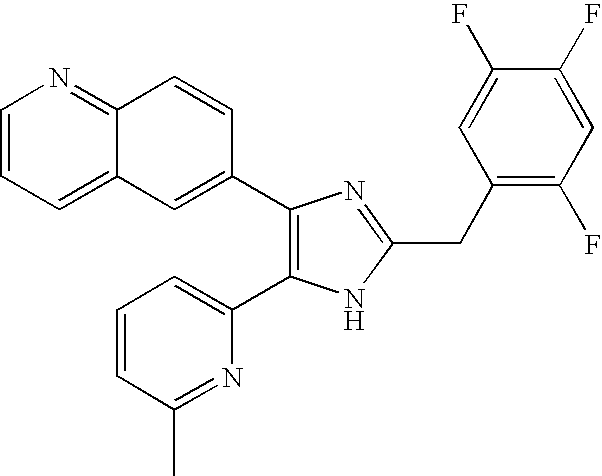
C12=CC=CN=C1C=CC(C1=C(C3=CC=CC(C)=N3)NC(CC3=C(F)C=C(F)C(F)=C3)=N1)=C2
